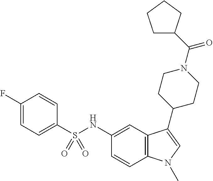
C12=C(N(C)C=C1C1CCN(C(=O)C3CCCC3)CC1)C=CC(NS(C1=CC=C(F)C=C1)(=O)=O)=C2
